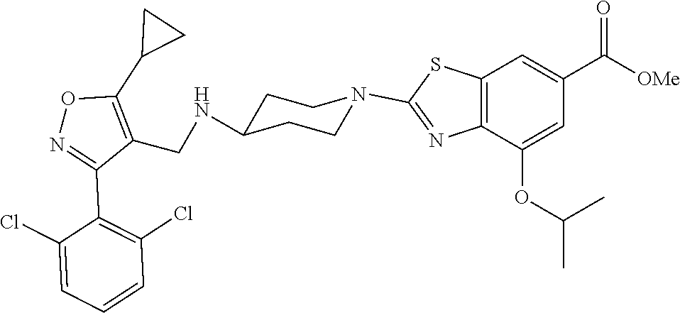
C1CC(NCC2=C(C3CC3)ON=C2C2=C(Cl)C=CC=C2Cl)CCN1C1=NC2=C(C=C(C([OMe])=O)C=C2OC(C)C)S1
